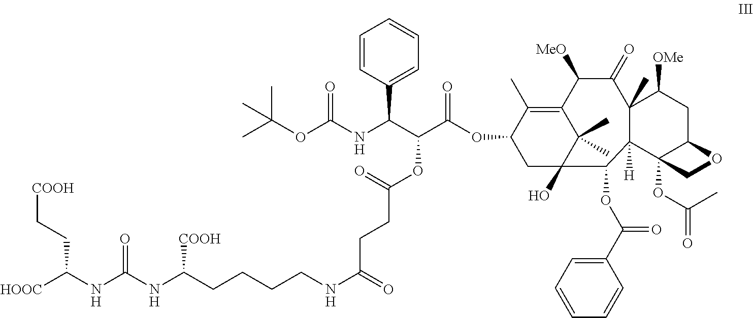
O(C(C(NC(OC(C)(C)C)=O)C1=CC=CC=C1)C(OC1CC2(O)C(C)(C)C(=C1C)C([MeO])C(=O)C1(C)C([H])(C2OC(C2=CC=CC=C2)=O)C2(OC(C)=O)C(CC1[OMe])OC2)=O)C(CCC(NCCCCC(NC(NC([HOOC])CC[COOH])=O)[COOH])=O)=O
